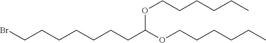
C(CCC)CCOC(CCCCCCCBr)OCCCCCC
